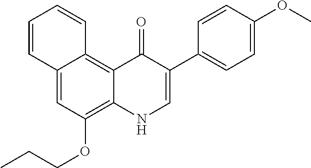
C12=CC(OCCC)=C3C(=C1C=CC=C2)C(=O)C(C1=CC=C(OC)C=C1)=CN3
